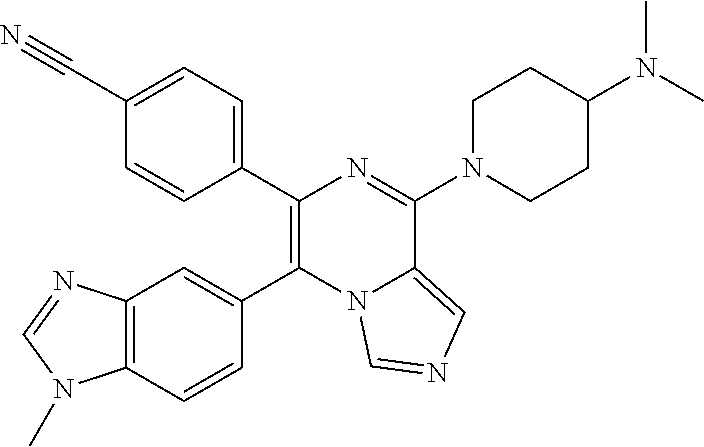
C1(C2=CC=C(C#N)C=C2)=C(C2=CC3=C(C=C2)N(C)C=N3)N2C(=CN=C2)C(N2CCC(N(C)C)CC2)=N1
